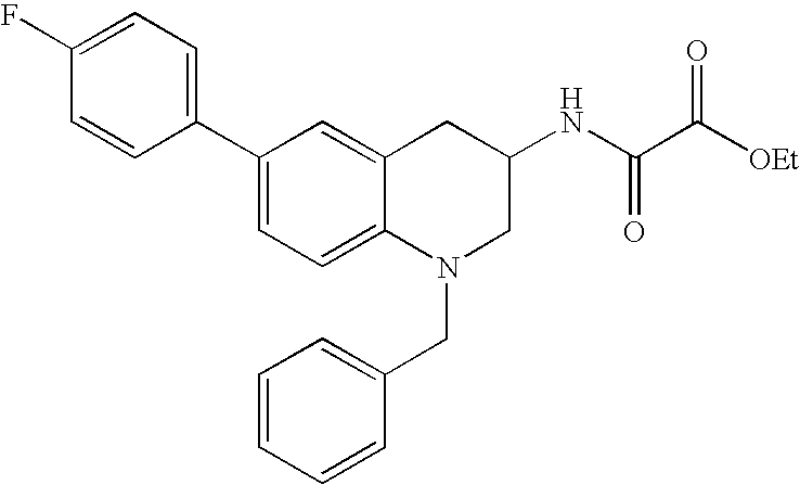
C1(C2=CC=C(F)C=C2)=CC=C2C(=C1)CC(NC(=O)C([OEt])=O)CN2CC1=CC=CC=C1
